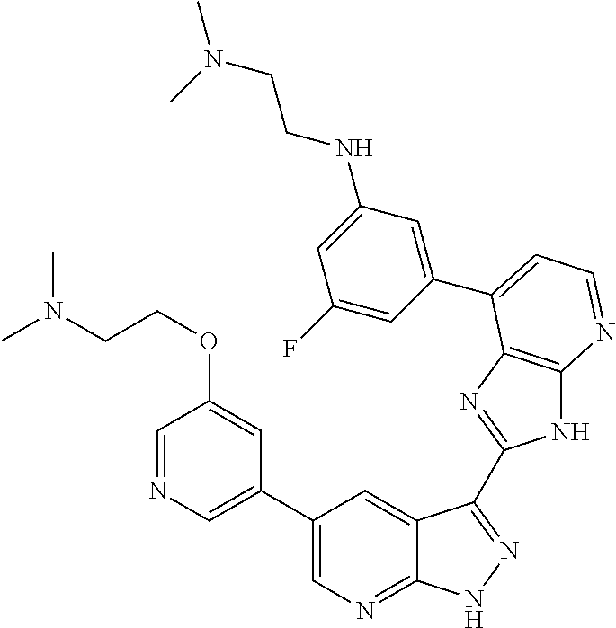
C1(C2=CN=CC(OCCN(C)C)=C2)=CN=C2C(=C1)C(C1=NC3=C(N1)N=CC=C3C1=CC(NCCN(C)C)=CC(F)=C1)=NN2
